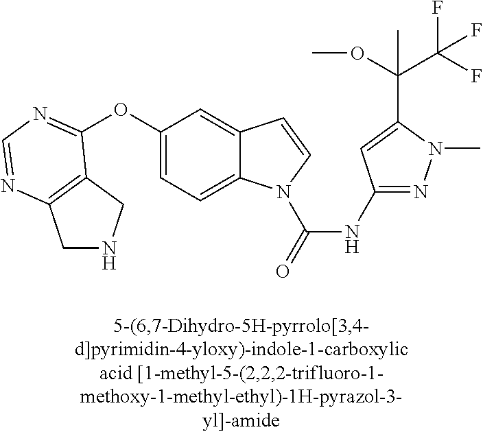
C1(OC2=NC=NC3=C2CNC3)=CC=C2C(=C1)C=CN2C(=O)NC1=NN(C)C(C(OC)(C(F)(F)F)C)=C1
